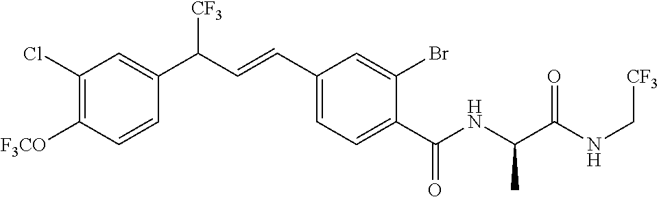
C1(Cl)=C([F3CO])C=CC(C(C=CC2=CC=C(C(NC(C(NC[CF3])=O)C)=O)C(Br)=C2)[CF3])=C1
